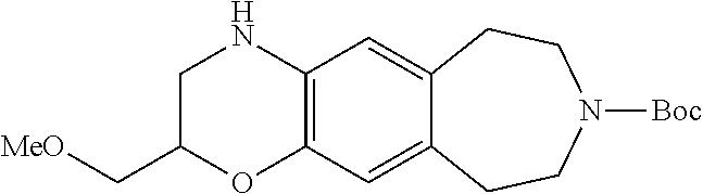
C12=C(C=C3C(=C1)CCN([Boc])CC3)NCC(C[MeO])O2
